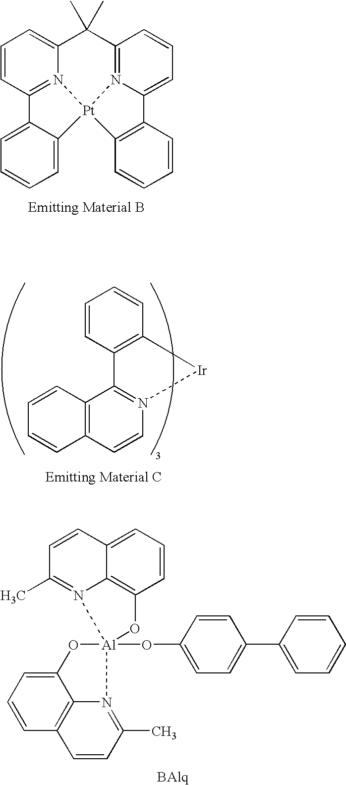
C1=CC2=N3C(=C1)C(C)(C)C1=N4C(=CC=C1)C1=C(C=CC=C1)[Pt]34C1=CC=CC=C21.C12=C(C=CN3=C1C1=C(C=CC=C1)[Ir]3)C=CC=C2.C1=CC=C2C3=C1O[Al]1(OC4=CC=C(C5=CC=CC=C5)C=C4)(N3=C(C)C=C2)OC2=CC=CC3=C2N1=C(C)C=C3
